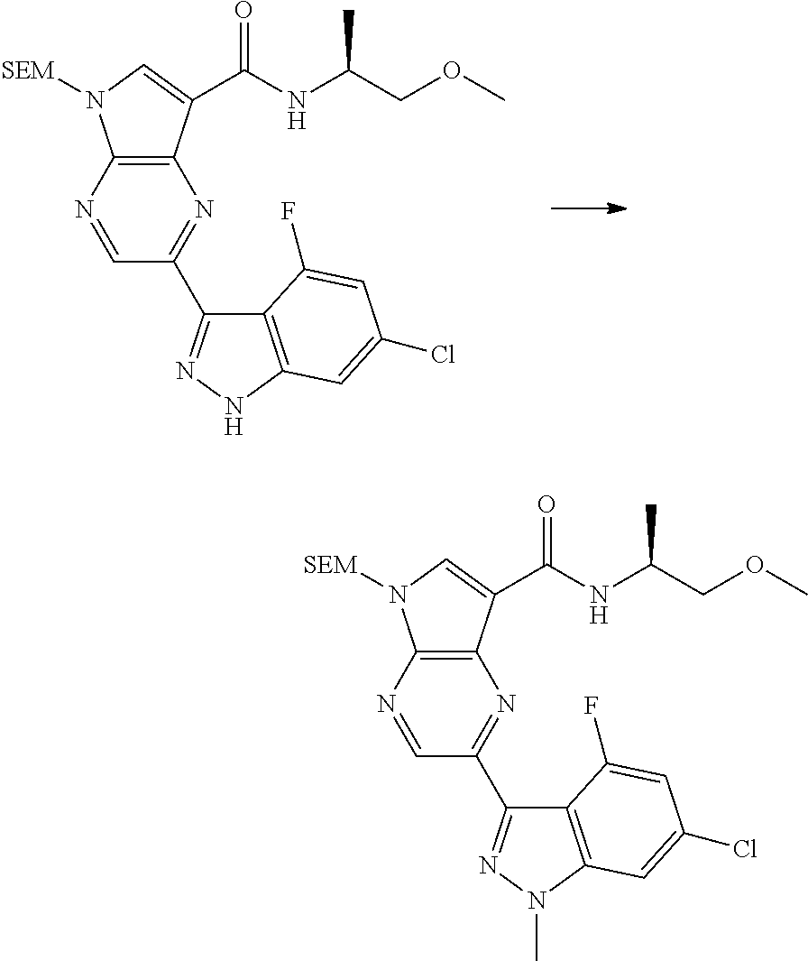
C12=C(N=CC(C3=NN(C)C4=C3C(F)=CC(Cl)=C4)=N1)N([SEM])C=C2C(NC(COC)C)=O.C12=C(N=CC(C3=NNC4=C3C(F)=CC(Cl)=C4)=N1)N([SEM])C=C2C(NC(COC)C)=O
